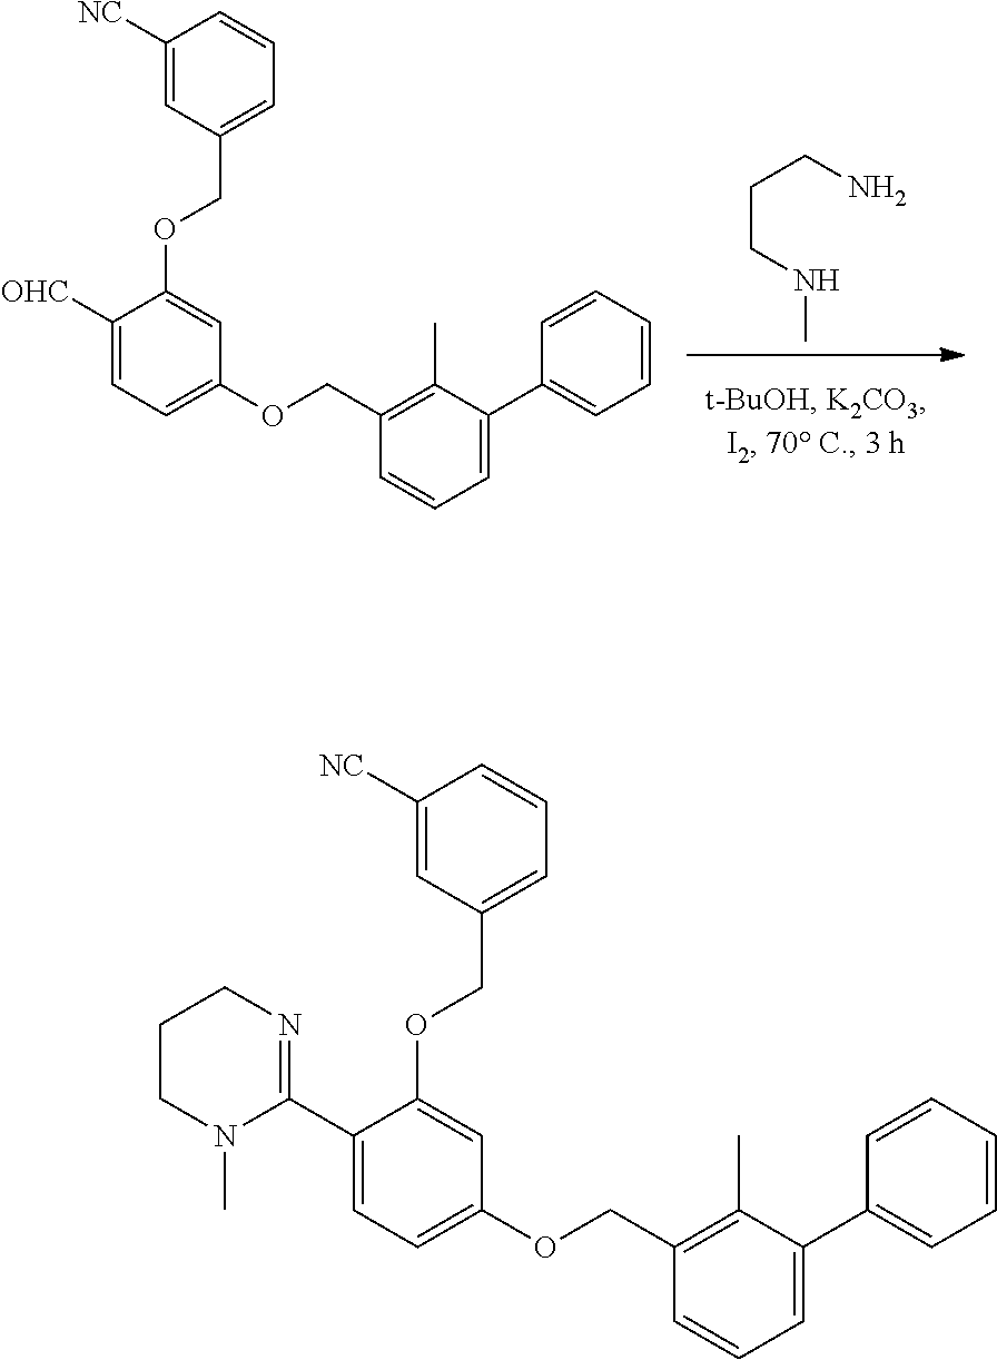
C(CNC)CN.C1([NC])=CC(COC2=CC(OCC3=C(C)C(C4=CC=CC=C4)=CC=C3)=CC=C2[OHC])=CC=C1.C1([NC])=CC(COC2=CC(OCC3=C(C)C(C4=CC=CC=C4)=CC=C3)=CC=C2C2=NCCCN2C)=CC=C1
